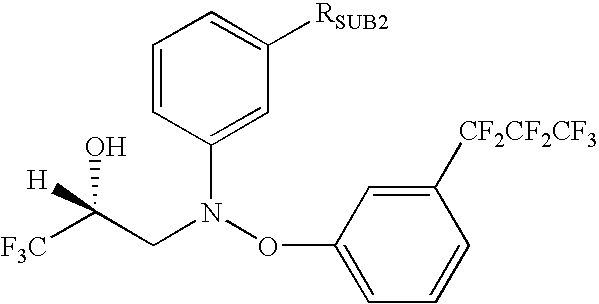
[F3C]C(CN(C1=CC([RSUB2])=CC=C1)OC1=CC=CC([CF2CF2CF3])=C1)(O)[H]
